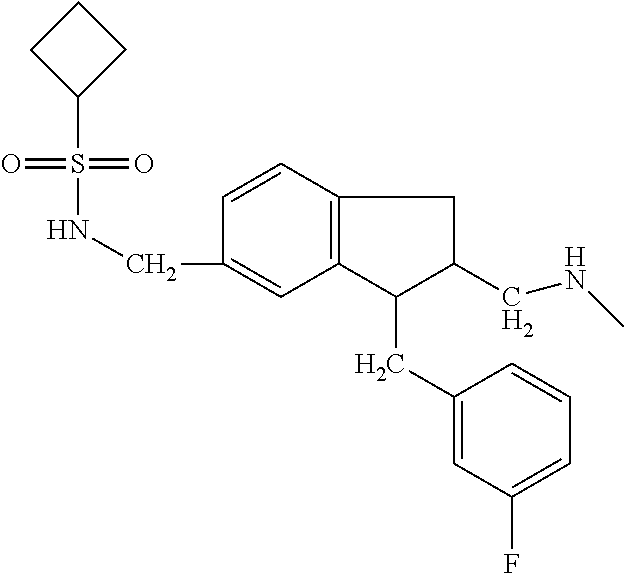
S(=O)(NCC1=CC2=C(C=C1)CC(CNC)C2CC1=CC(F)=CC=C1)(=O)C1CCC1
